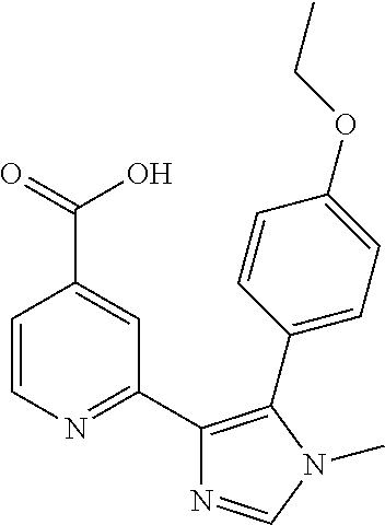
C1=CN=C(C2=C(C3=CC=C(OCC)C=C3)N(C)C=N2)C=C1C(=O)O
